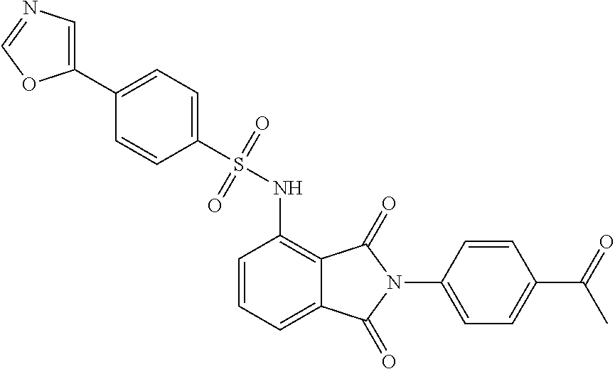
C1(N2C(=O)C3=C(NS(=O)(=O)C4=CC=C(C5=CN=CO5)C=C4)C=CC=C3C2=O)=CC=C(C(=O)C)C=C1
